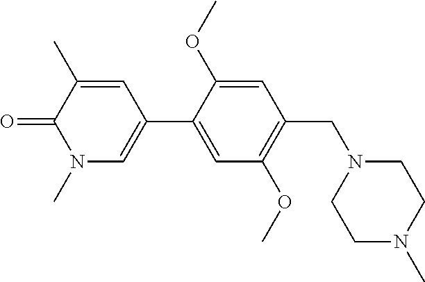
O=C1C(C)=CC(C2=CC(OC)=C(CN3CCN(C)CC3)C=C2OC)=CN1C
